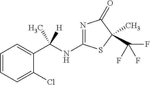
N1=C(NC(C2=CC=CC=C2Cl)([H])C)SC(C(F)(F)F)(C)C1=O
